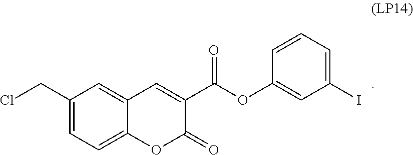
C1(CCl)=CC=C2C(=C1)C=C(C(OC1=CC(I)=CC=C1)=O)C(=O)O2
